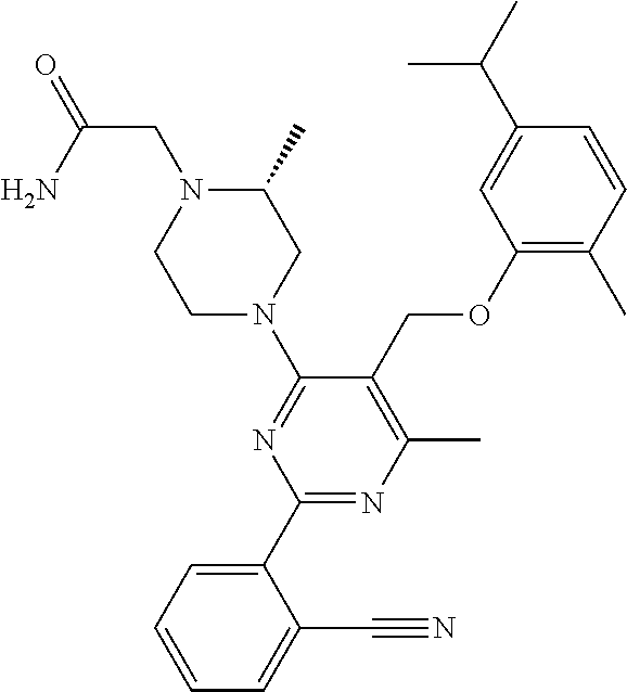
C1(OCC2=C(C)N=C(C3=CC=CC=C3C#N)N=C2N2CC(C)N(CC(=O)N)CC2)=C(C)C=CC(C(C)C)=C1
